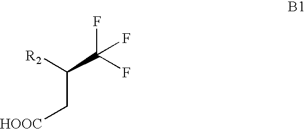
[R2]C(C(F)(F)F)C[HOOC]
